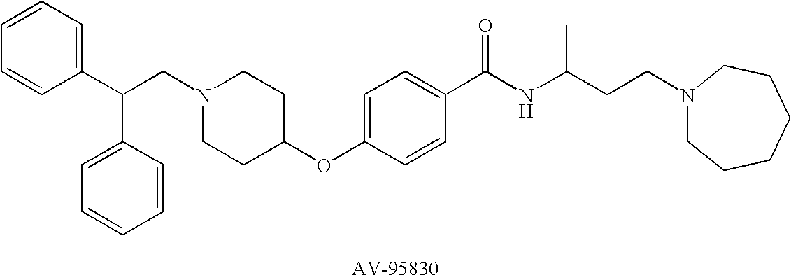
C1=CC=C(C(C2=CC=CC=C2)CN2CCC(OC3=CC=C(C(=O)NC(C)CCN4CCCCCC4)C=C3)CC2)C=C1
